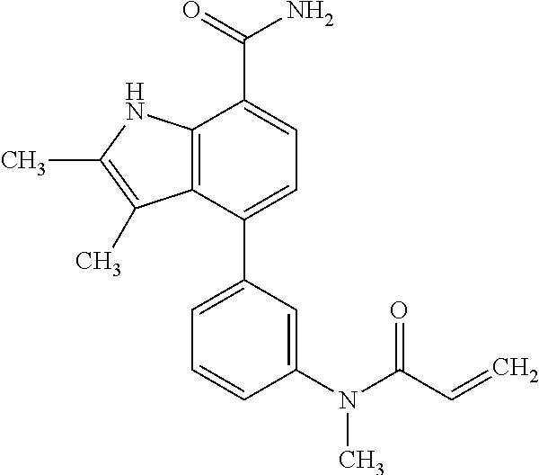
C12=C(C(C3=CC=CC(N(C(C=C)=O)C)=C3)=CC=C1C(=O)N)C(C)=C(C)N2
